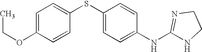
C1=C(OCC)C=CC(SC2=CC=C(NC3=NCCN3)C=C2)=C1
